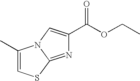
C1(C)=CSC2=NC(C(OCC)=O)=CN12
